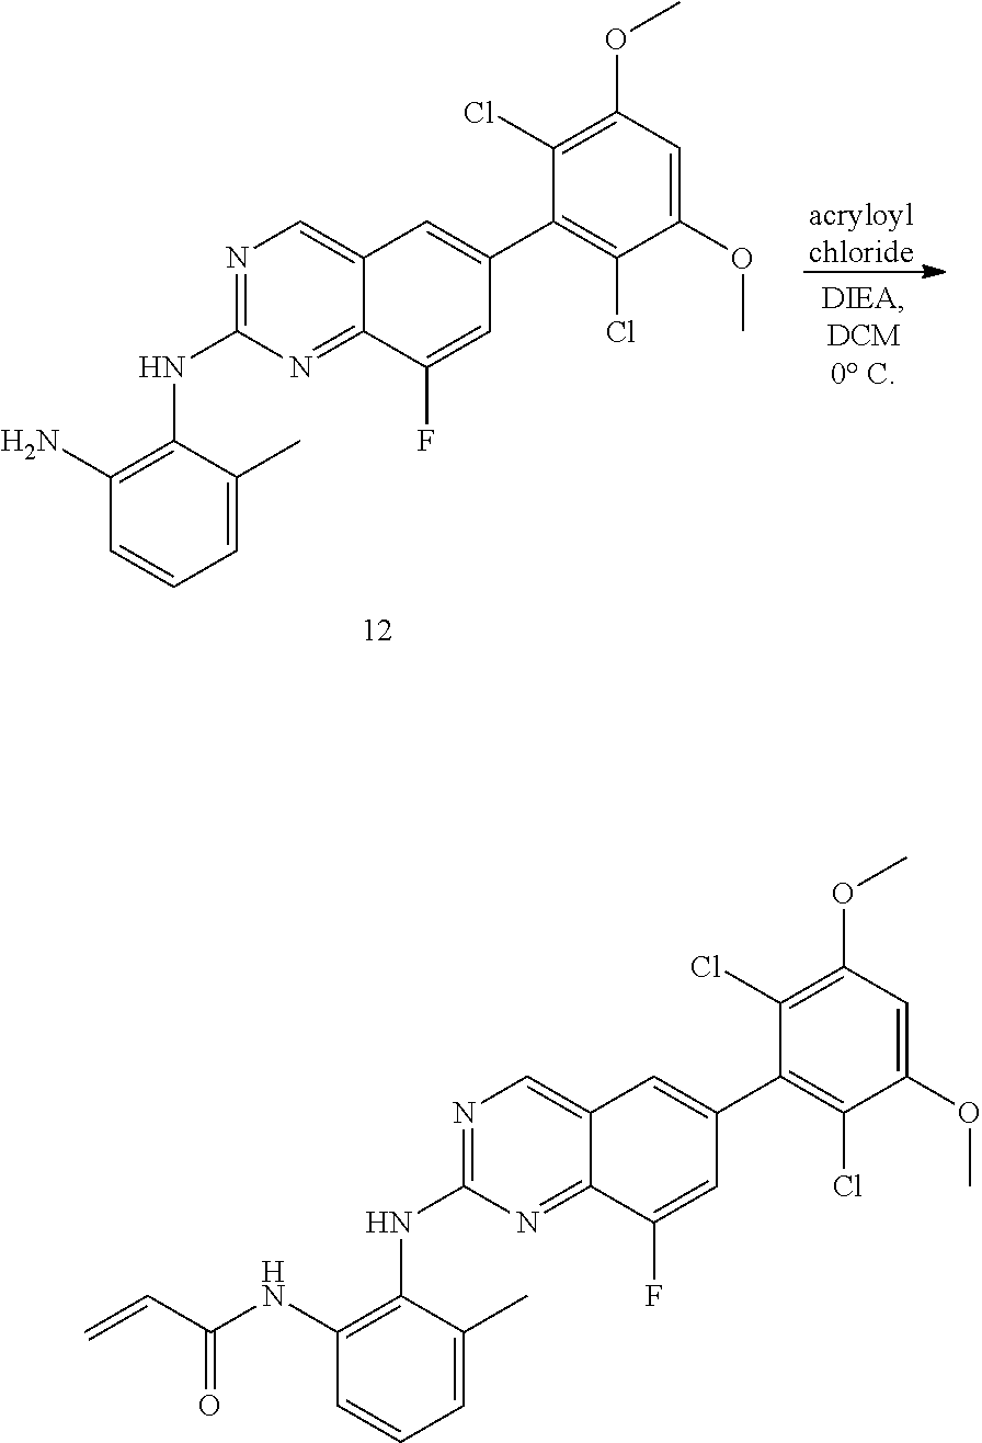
N1=C(NC2=C(NC(C=C)=O)C=CC=C2C)N=C2C(=C1)C=C(C1=C(Cl)C(OC)=CC(OC)=C1Cl)C=C2F.N1=C(NC2=C(N)C=CC=C2C)N=C2C(=C1)C=C(C1=C(Cl)C(OC)=CC(OC)=C1Cl)C=C2F.[acryloylchloride]
